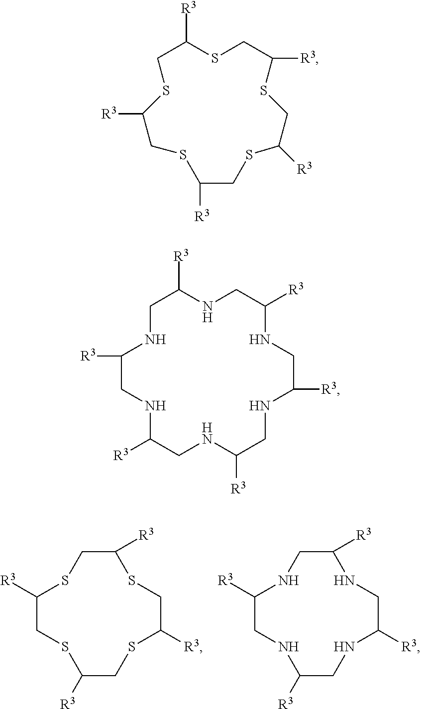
C1C([R3])SCC([R3])SCC([R3])SCC([R3])S1.C1C([R3])NCC([R3])NCC([R3])NCC([R3])N1.C1C([R3])SCC([R3])SCC([R3])SCC([R3])SCC([R3])S1.C1NC([R3])CNC([R3])CNC([R3])CNC([R3])CNC([R3])CNC1[R3]
